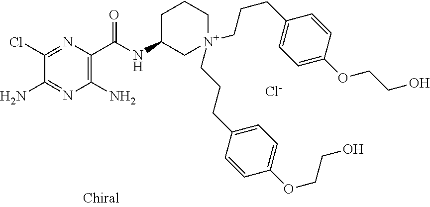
C1(N)=C(C(NC2C[N+](CCCC3=CC=C(OCCO)C=C3)(CCCC3=CC=C(OCCO)C=C3)CCC2)=O)N=C(Cl)C(N)=N1.[Cl-]
